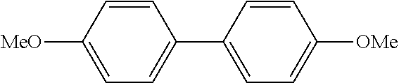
C1=C([MeO])C=CC(C2=CC=C([OMe])C=C2)=C1
